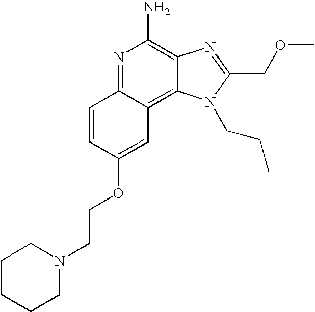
C1=CC(OCCN2CCCCC2)=CC2=C3C(=C(N)N=C12)N=C(COC)N3CCC
